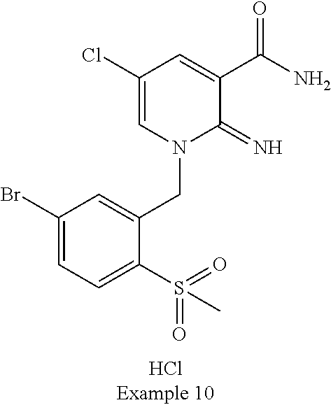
C1(Br)=CC=C(S(=O)(=O)C)C(CN2C(=N)C(C(N)=O)=CC(Cl)=C2)=C1
